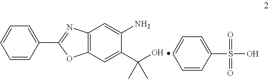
C1=CC(C2=NC3=C(O2)C=C(C(O)(C)C)C(N)=C3)=CC=C1.C1(S(=O)(=O)O)=CC=CC=C1
